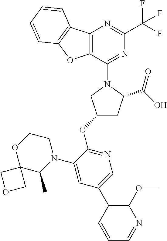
C1(OC2=NC=C(C3=C(OC)N=CC=C3)C=C2N2CCOC3(C2C)COC3)CC(C(O)=O)N(C2=NC(C(F)(F)F)=NC3=C2OC2=C3C=CC=C2)C1
